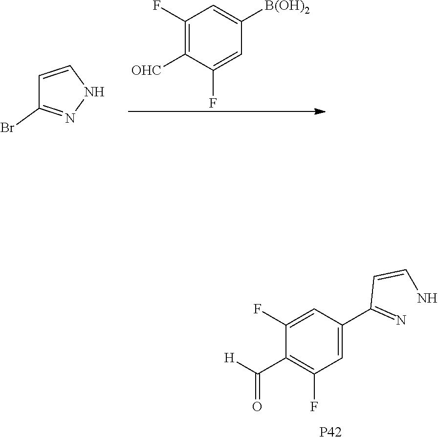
C1(F)=C([OHC])C(F)=CC([B(OH)2])=C1.C1=CNN=C1Br.C1=C(C(=N)C=CN)C=C(F)C(C([H])=O)=C1F.[P42]
